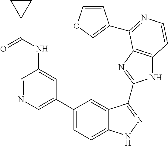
C1(C2=CN=CC(NC(C3CC3)=O)=C2)=CC=C2C(=C1)C(C1=NC3=C(N1)C=CN=C3C1=COC=C1)=NN2
